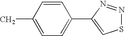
C1(C)=CC=C(C2=CSN=N2)C=C1
